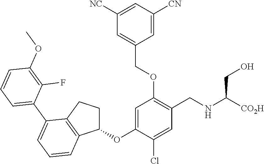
C1=C(OC2CCC3=C2C=CC=C3C2=CC=CC(OC)=C2F)C(Cl)=CC(CNC(CO)[CO2H])=C1OCC1=CC([NC])=CC([CN])=C1
